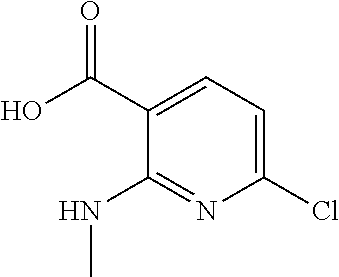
N(C)C1=NC(Cl)=CC=C1C(O)=O
